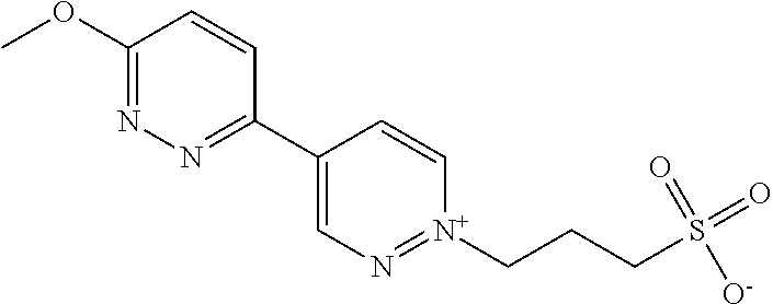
C1(OC)=NN=C(C2=CN=[N+](CCCS(=O)([O-])=O)C=C2)C=C1
